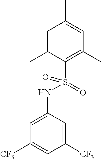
C1=C(C)C(S(NC2=CC([CF3])=CC([CF3])=C2)(=O)=O)=C(C)C=C1C
